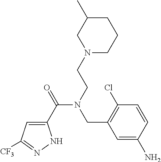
C1(C(=O)N(CCN2CCCC(C)C2)CC2=C(Cl)C=CC(N)=C2)=CC([CF3])=NN1
